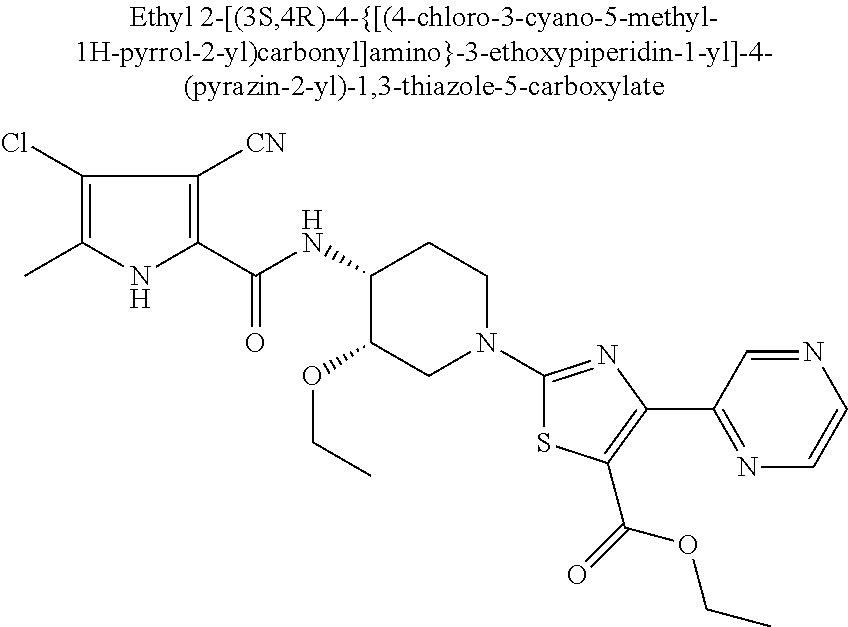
C(C)OC1C(NC(C2=C([CN])C(Cl)=C(C)N2)=O)CCN(C2=NC(C3=NC=CN=C3)=C(C(=O)OCC)S2)C1
